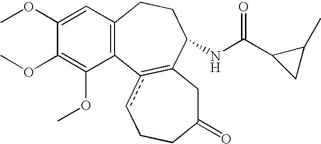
C1(OC)=CC2=C(C(OC)=C1OC)c1cCCC(=O)CC=1C(NC(C1CC1C)=O)CC2
